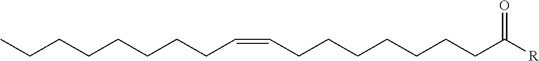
CCCCCCCCC=CCCCCCCCC([R])=O
